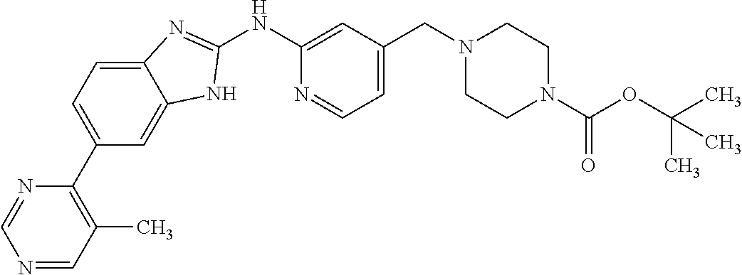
N1=CC(C)=C(C2=CC=C3C(=C2)NC(NC2=CC(CN4CCN(C(OC(C)(C)C)=O)CC4)=CC=N2)=N3)N=C1
